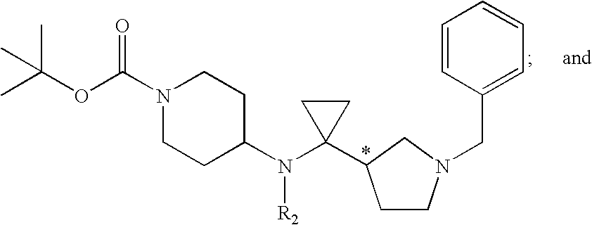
C1CN(CC2=CC=CC=C2)CC1C1(N(C2CCN(C(OC(C)(C)C)=O)CC2)[R2])CC1
